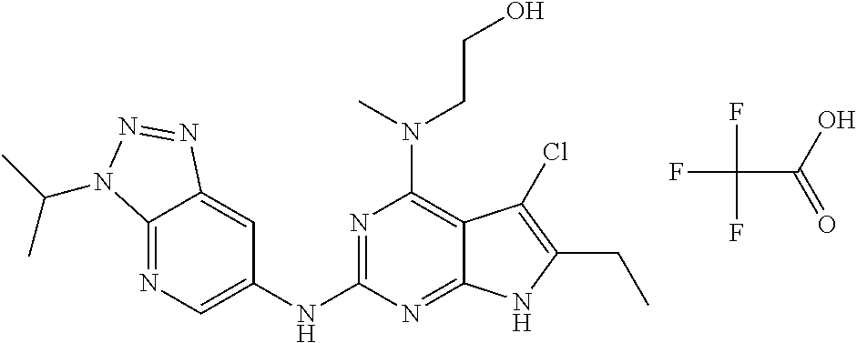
FC(C(O)=O)(F)F.C12=NC=C(NC3=NC(N(C)CCO)=C4C(=N3)NC(CC)=C4Cl)C=C1N=NN2C(C)C
